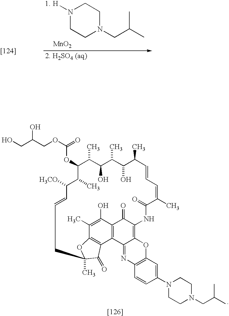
[[124]].N1([H])CCN(CC(C)C)CC1.[MnO2].C1(OC(OCC(CO)O)=O)C(C)C([H3CO])C=CCC2(C)OC3=C(C4=C(C(=O)C(=C5C4=NC4=C(O5)C=C(N5CCN(CC(C)C)CC5)C=C4)NC(=O)C(C)=CC=CC(C)C(O)C(C)C(O)C1C)C(O)=C3C)C2=O
